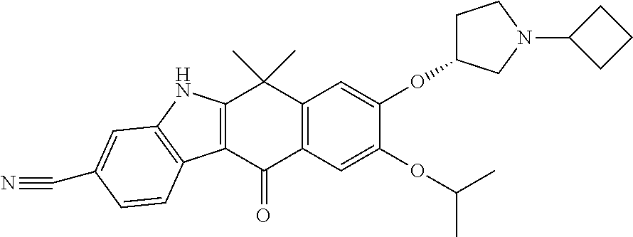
C12=C(C=C(OC(C)C)C(OC3CCN(C4CCC4)C3)=C1)C(=O)C1=C(C2(C)C)NC2=C1C=CC(C#N)=C2
